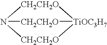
N12[CH2CH2O][TiOC3H7]([CH2CH2O]1)[CH2CH2O]2
